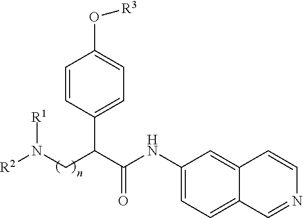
C1(NC(C(CN([R2])[R1])C2=CC=C(O[R3])C=C2)=O)=CC=C2C(=C1)C=CN=C2
